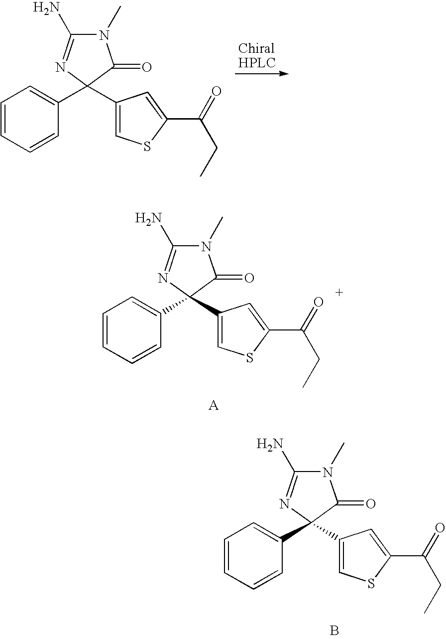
C1=CC=CC(C2(C3=CSC(C(CC)=O)=C3)N=C(N)N(C)C2=O)=C1.[ChiralHPLC].C1=CC=CC(C2(C3=CSC(C(CC)=O)=C3)N=C(N)N(C)C2=O)=C1.C1=CC=CC(C2(C3=CSC(C(CC)=O)=C3)N=C(N)N(C)C2=O)=C1.B
